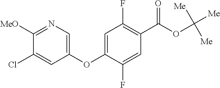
C1=C(OC2=CN=C([MeO])C(Cl)=C2)C(F)=CC(C(OC([Me])([Me])[Me])=O)=C1F
